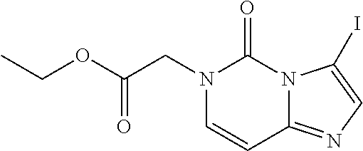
N1(CC(OCC)=O)C=CC2=NC=C(I)N2C1=O
